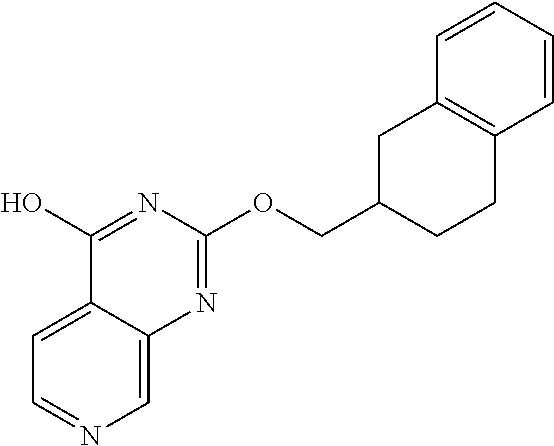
C1=C2C(=CC=N1)C(O)=NC(OCC1CC3=C(CC1)C=CC=C3)=N2
